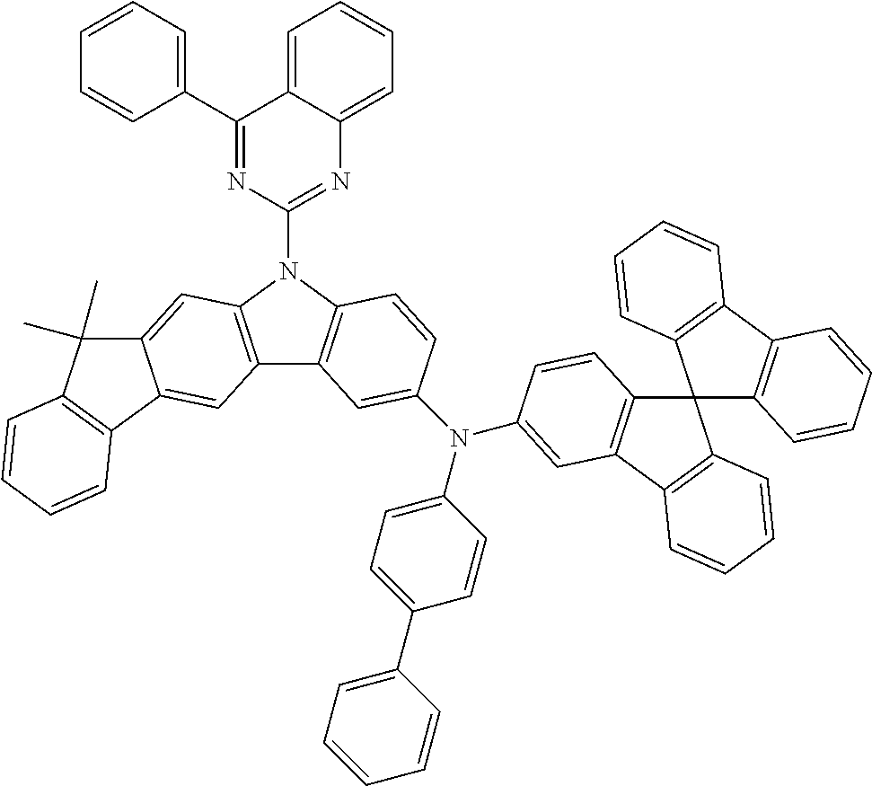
C1(C2=CC=CC=C2)=NC(N2C3=C(C4=C2C=C2C(=C4)C4=C(C2(C)C)C=CC=C4)C=C(N(C2=CC=C(C4=CC=CC=C4)C=C2)C2=CC4=C(C5(C6=C(C7=C5C=CC=C7)C=CC=C6)C5=C4C=CC=C5)C=C2)C=C3)=NC2=CC=CC=C12
